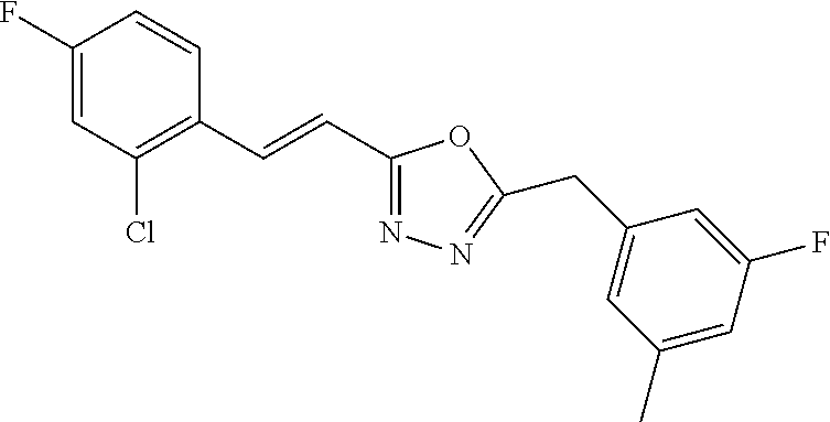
C1(F)=CC(Cl)=C(C=CC2=NN=C(CC3=CC(C)=CC(F)=C3)O2)C=C1
